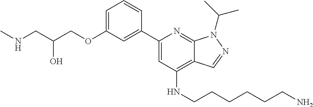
N(CC(COC1=CC=CC(C2=CC(NCCCCCCN)=C3C(=N2)N(C(C)C)N=C3)=C1)O)C
